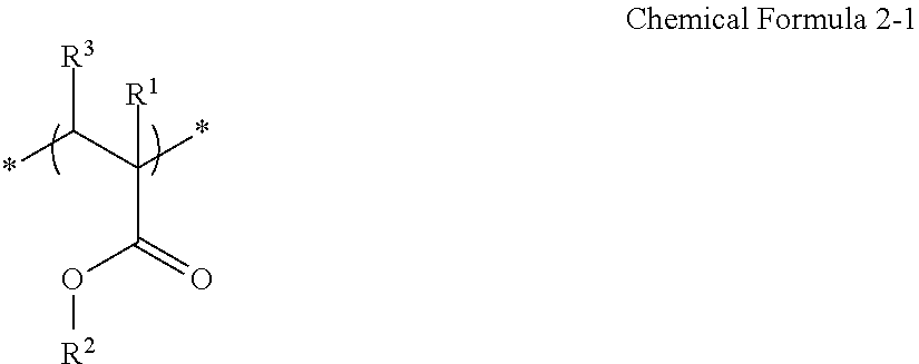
*C(C(*)(C(=O)O[R2])[R1])[R3]
